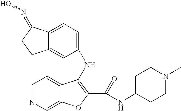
C12=CC=C(NC3=C(C(NC4CCN(C)CC4)=O)OC4=CN=CC=C43)C=C1CCC2=NO
